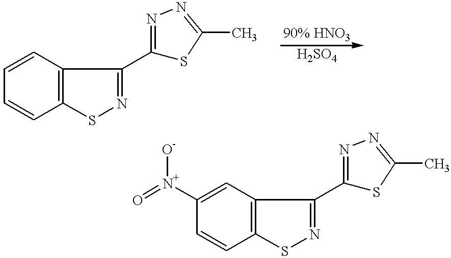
C1=CC2=C(C=C1)SN=C2C1=NN=C(C)S1.C1([N+](=O)[O-])=CC2=C(C=C1)SN=C2C1=NN=C(C)S1
